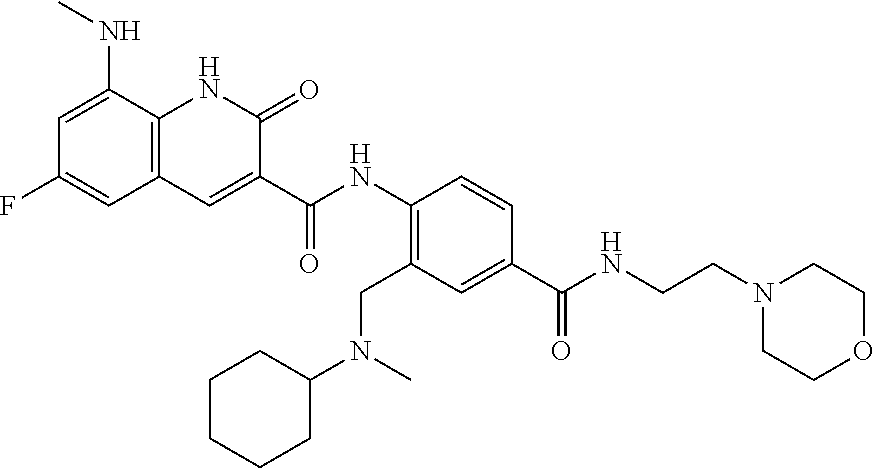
C1=C(NC)C2=C(C=C1F)C=C(C(NC1=C(CN(C3CCCCC3)C)C=C(C(NCCN3CCOCC3)=O)C=C1)=O)C(=O)N2
